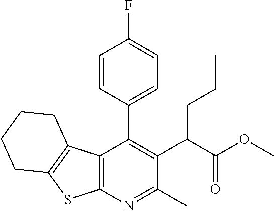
C12=C(N=C(C)C(C(C(OC)=O)CCC)=C1C1=CC=C(F)C=C1)SC1=C2CCCC1
